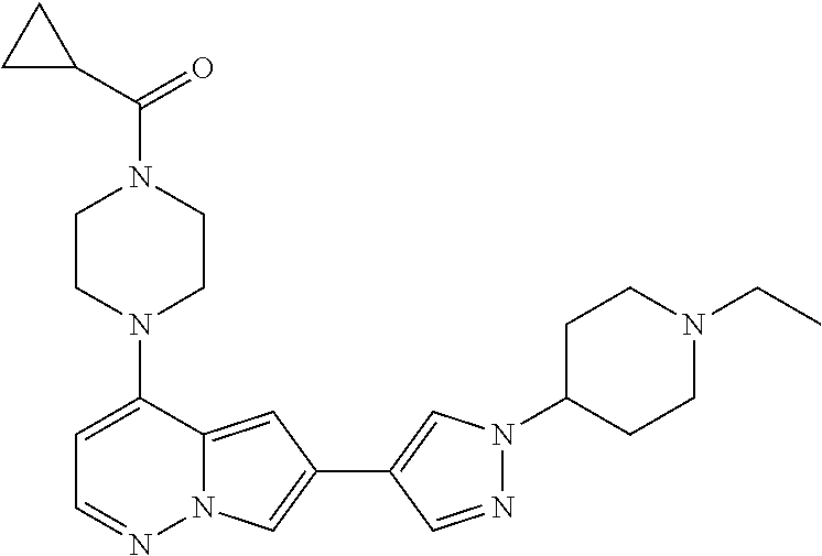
N1(C2=CC=NN3C2=CC(C2=CN(C4CCN(CC)CC4)N=C2)=C3)CCN(C(C2CC2)=O)CC1
